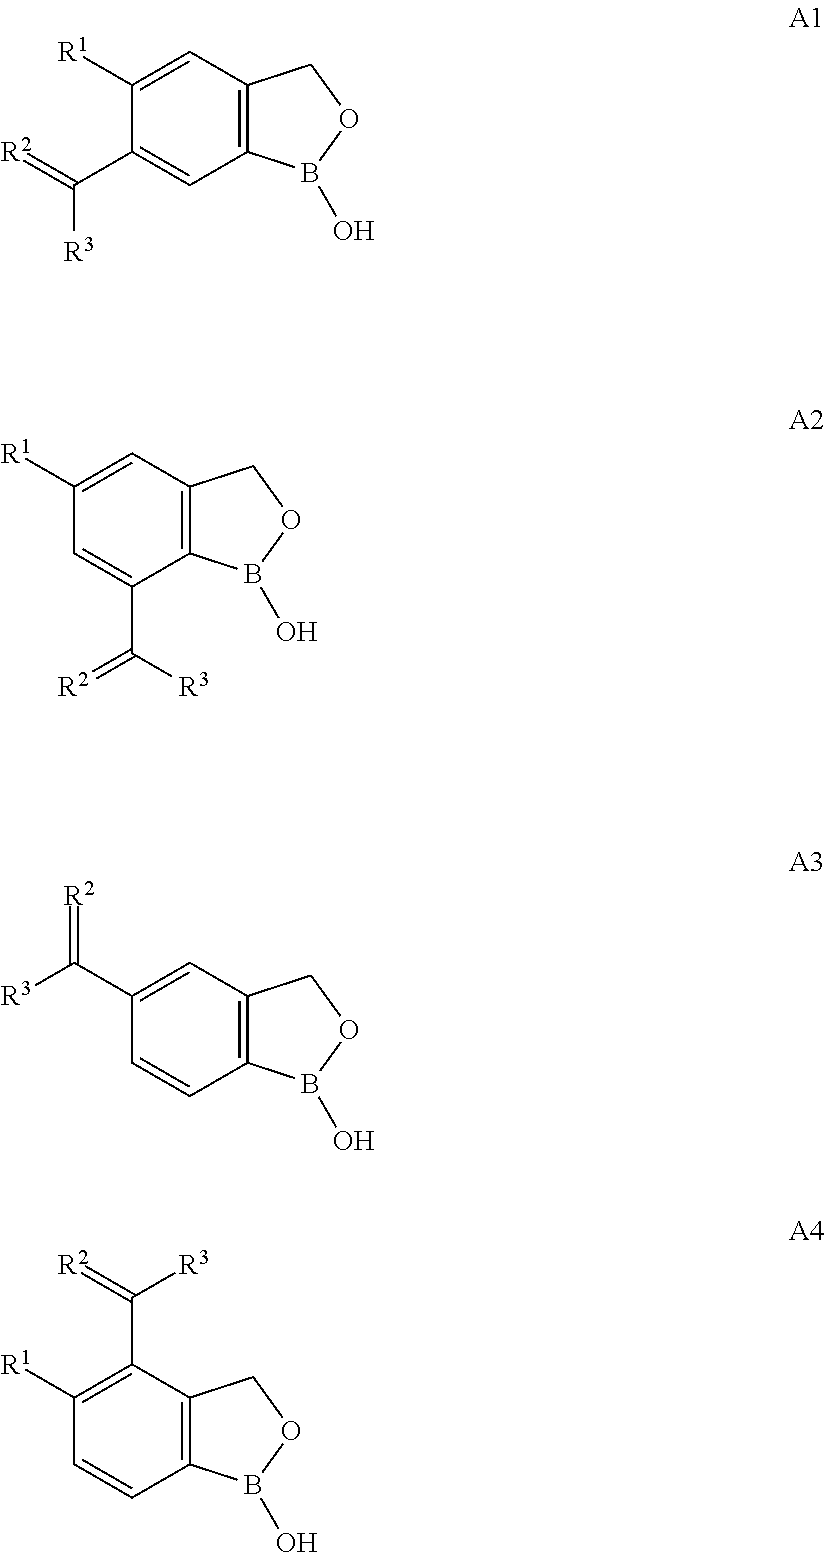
C12=C(C=C([R1])C(C([R3])=[R2])=C1)COB2O.C12=C(C=C([R1])C=C1C(=[R2])[R3])COB2O.C12=C(C=C(C(=[R2])[R3])C=C1)COB2O.C12=C(C(C(=[R2])[R3])=C([R1])C=C1)COB2O
